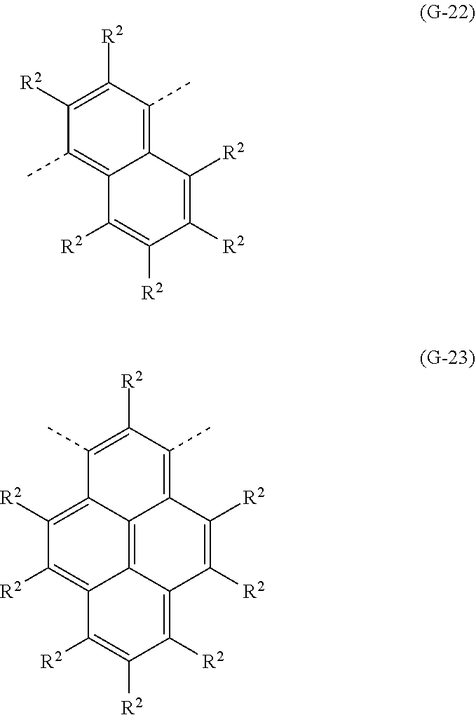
C1([R2])=C([R2])C([R2])=C([R2])C2=C(C)C([R2])=C([R2])C(C)=C12.[R2]C1=C([R2])C([R2])=C2C([R2])=C([R2])C3=C(C)C([R2])=C(C)C4=C([R2])C([R2])=C1C2=C43
